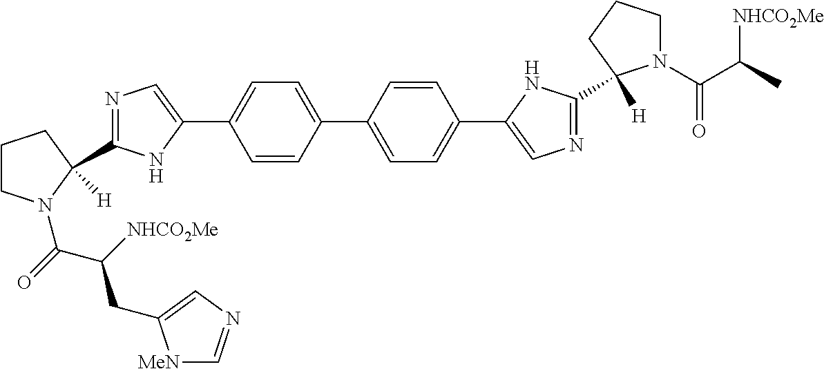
N1=C(C2([H])N(C(=O)C([NHCO2Me])CC3=CN=C[MeN]3)CCC2)NC(C2=CC=C(C3=CC=C(C4=CN=C(C5([H])N(C(C(C)[NHCO2Me])=O)CCC5)N4)C=C3)C=C2)=C1
